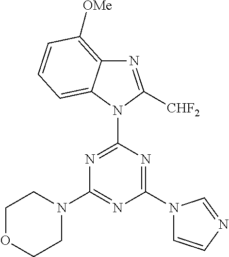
N1(C2=NC(N3CCOCC3)=NC(N3C=CN=C3)=N2)C([CHF2])=NC2=C([OMe])C=CC=C12
